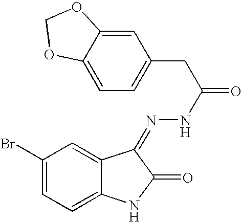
C1(Br)=CC=C2C(=C1)C(=NNC(=O)CC1=CC=C3C(=C1)OCO3)C(=O)N2
